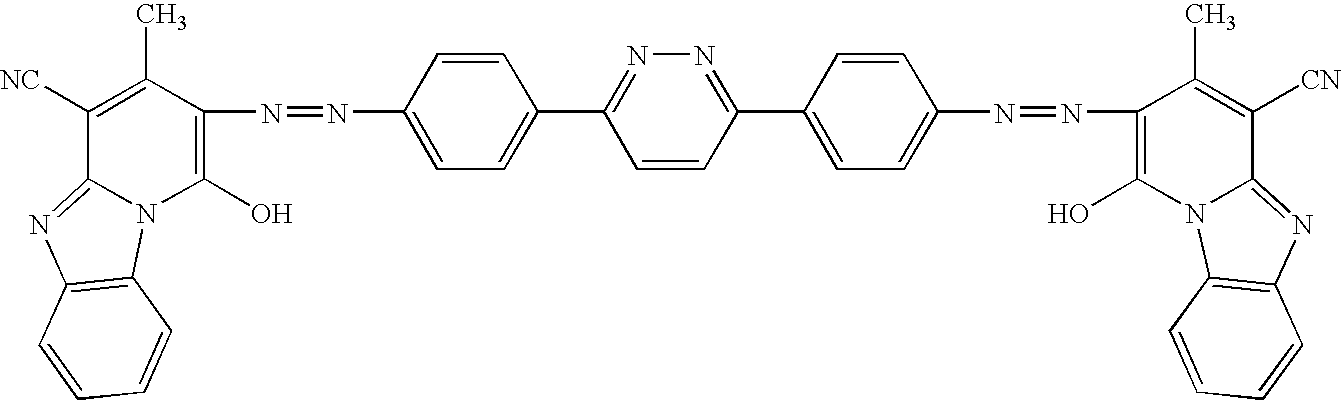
C1(C)=C([NC])C2=NC3=C(N2C(O)=C1N=NC1=CC=C(C2=NN=C(C4=CC=C(N=NC5=C(O)N6C(=NC7=C6C=CC=C7)C([CN])=C5C)C=C4)C=C2)C=C1)C=CC=C3
